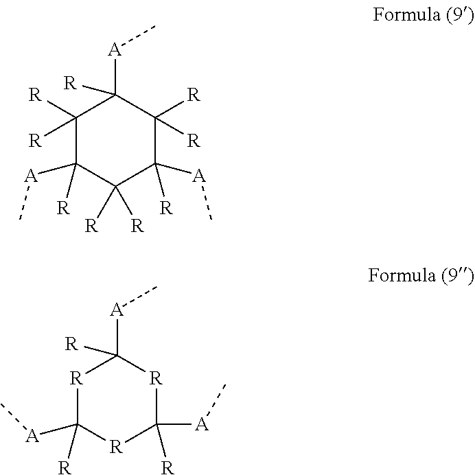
C1([R])([R])C([R])([A]C)C([R])([R])C([R])([A]C)C([R])([R])C1([A]C)[R].[R]1C([R])([A]C)[R]C([R])([A]C)[R]C1([A]C)[R]
